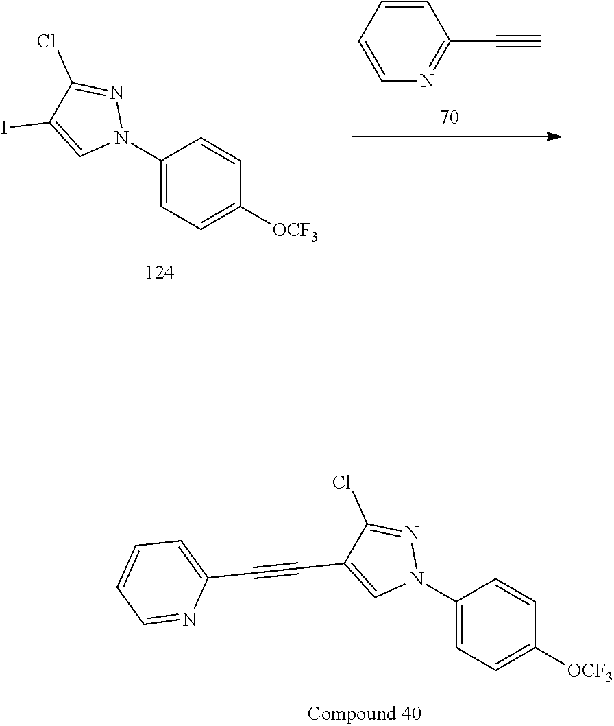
C1=CC(N2N=C(Cl)C(I)=C2)=CC=C1[OCF3].N1=C(C#C)C=CC=C1.C1=CC(N2N=C(Cl)C(C#CC3=CC=CC=N3)=C2)=CC=C1[OCF3]
